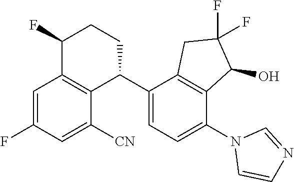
C1=C(F)C=C([CN])C2=C1C(F)CCC2C1=CC=C(N2C=CN=C2)C2=C1CC(F)(F)C2O
